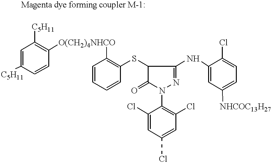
C1=C([C5H11])C=CC([O(CH2)4NHCO]C2=C(SC3C(NC4=CC([NHCOC13H27])=CC=C4Cl)=NN(C4=C(Cl)C=C(Cl)C=C4Cl)C3=O)C=CC=C2)=C1[C5H11]
